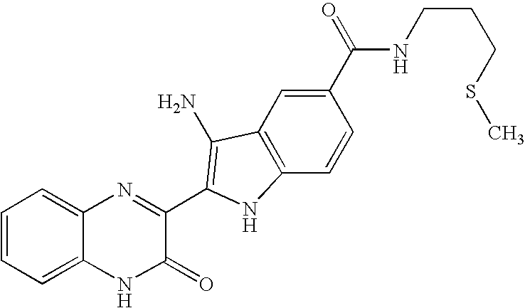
C1=C2C(=CC=C1)N=C(C1=C(N)C3=C(C=CC(C(=O)NCCCSC)=C3)N1)C(=O)N2
